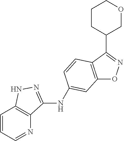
C12=C(C(C3CCCOC3)=NO1)C=CC(NC1=NNC3=C1N=CC=C3)=C2
